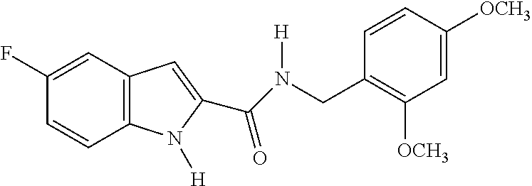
C1(F)=CC2=C(C=C1)N([H])C(C(=O)N(CC1=C([OCH3])C=C([OCH3])C=C1)[H])=C2
